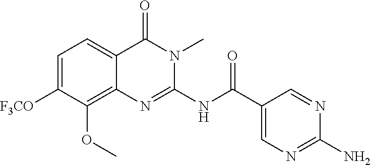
C1=C([F3CO])C(OC)=C2C(=C1)C(=O)N(C)C(NC(C1=CN=C(N)N=C1)=O)=N2
